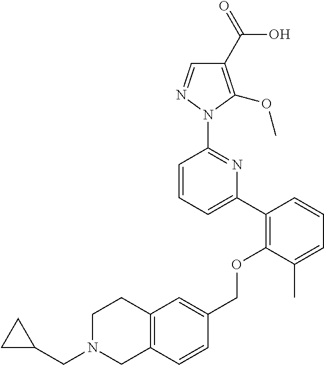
C1(C2=C(OCC3=CC4=C(C=C3)CN(CC3CC3)CC4)C(C)=CC=C2)=CC=CC(N2N=CC(C(=O)O)=C2OC)=N1
